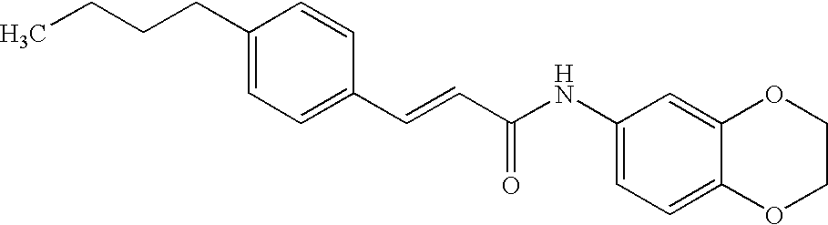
C(=CC(=O)NC1=CC=C2C(=C1)OCCO2)C1=CC=C(CCCC)C=C1
